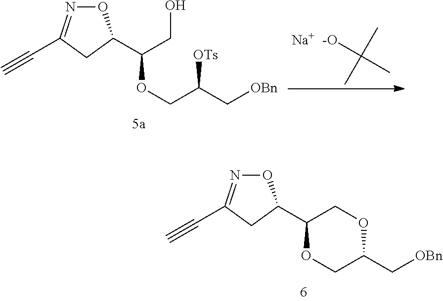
O1N=C(C#C)CC1C1COC(C[OBn])CO1.O1N=C(C#C)CC1C(CO)OCC(C[OBn])[OTs].[-O]C(C)(C)C.[Na]
